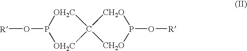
[R]OP1[OH2C]C2([OH2C]1)[CH2O]P(O[R])[CH2O]2
